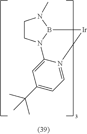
C1CN2B(N1C)[Ir]N1=CC=C(C(C)(C)C)C=C21
